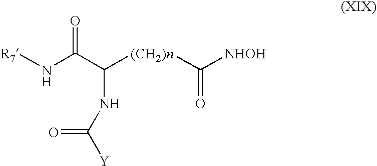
N(C(C([(CH2)n]C([NHOH])=O)NC([Y])=O)=O)[R7]
